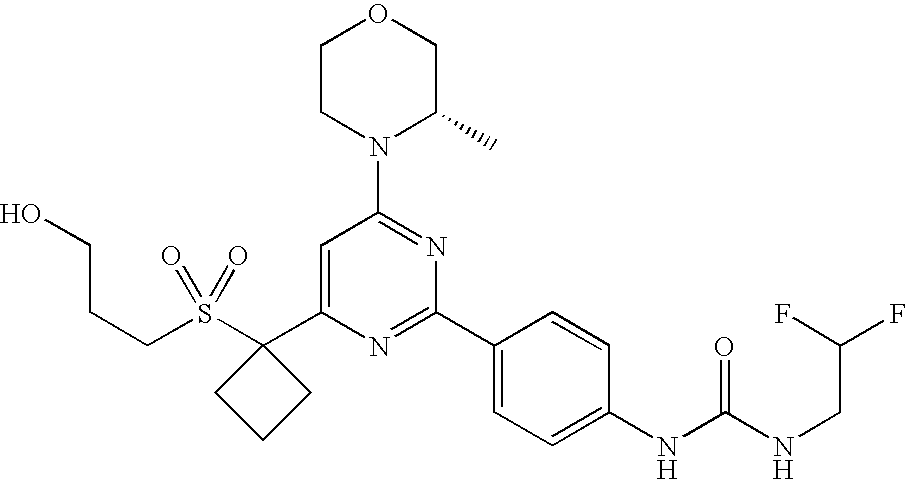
C(S(=O)(=O)C1(C2=CC(N3C(C)COCC3)=NC(C3=CC=C(NC(NCC(F)F)=O)C=C3)=N2)CCC1)CCO
